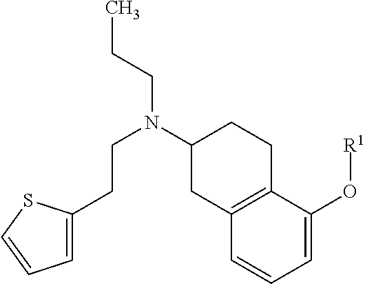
C1=C(CCN(CCC)C2CC3=C(CC2)C(O[R1])=CC=C3)SC=C1
